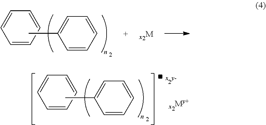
C1=CC=CC=C1.C1=CC=CC=C1C.C1=CC=CC=C1.C1=CC=CC=C1C
